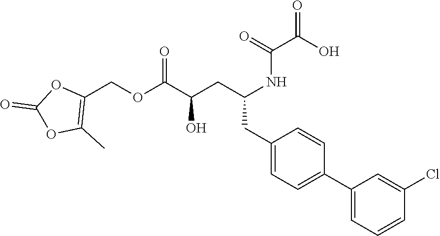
C1=C(CC(CC(C(=O)OCC2=C(C)OC(=O)O2)O)NC(C(O)=O)=O)C=CC(C2=CC=CC(Cl)=C2)=C1
